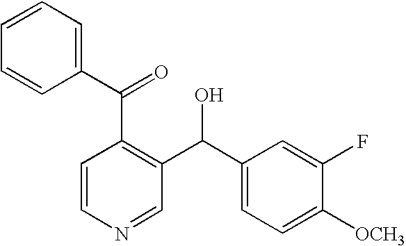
C1=CC=C(C(=O)C2=C(C(C3=CC=C([OCH3])C(F)=C3)O)C=NC=C2)C=C1
